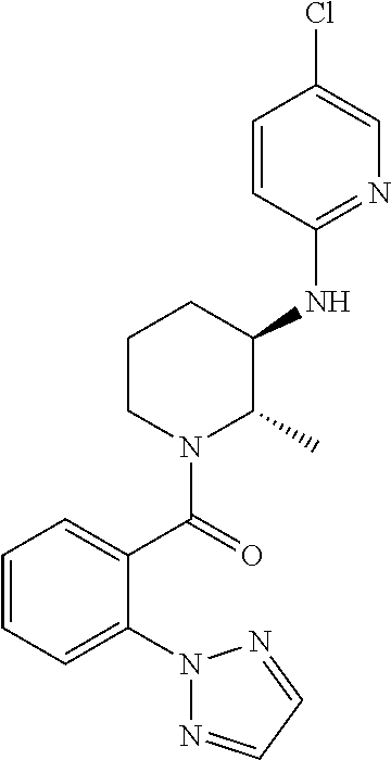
C1=CC(NC2CCCN(C(=O)C3=CC=CC=C3N3N=CC=N3)C2C)=NC=C1Cl
